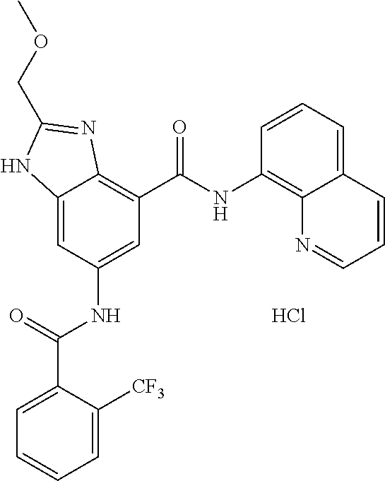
C12=CC(NC(C3=CC=CC=C3[CF3])=O)=CC(C(NC3=C4C(=CC=C3)C=CC=N4)=O)=C1N=C(COC)N2.Cl
